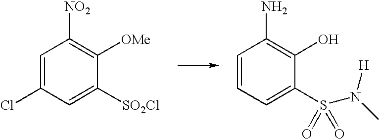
C1=C(Cl)C=C([SO2Cl])C([OMe])=C1[NO2].C1=CC=C(S(N(C)[H])(=O)=O)C(O)=C1N
